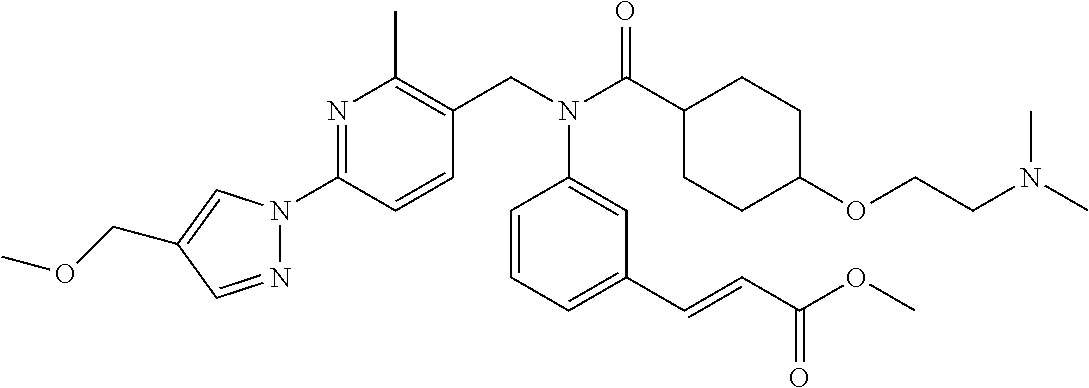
N1=CC(COC)=CN1C1=NC(C)=C(CN(C(C2CCC(OCCN(C)C)CC2)=O)C2=CC(C=CC(OC)=O)=CC=C2)C=C1
